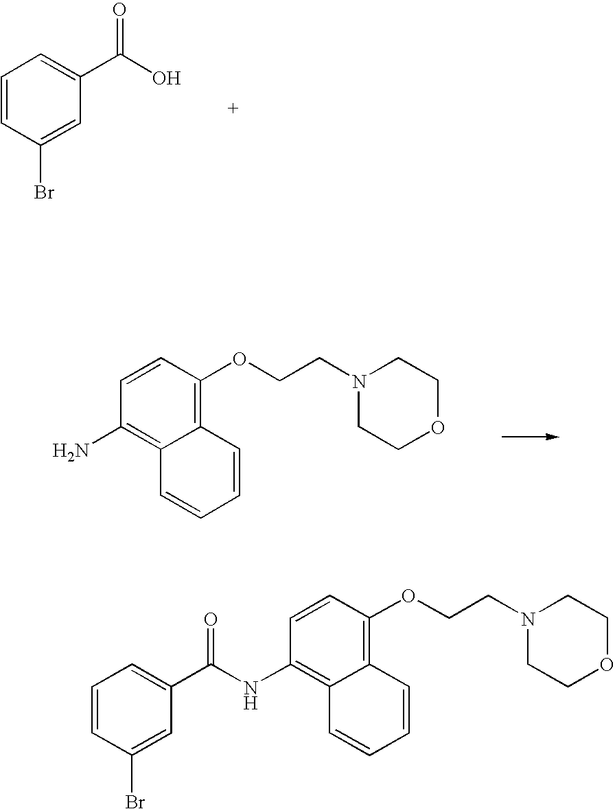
C1=CC(OCCN2CCOCC2)=C2C(=C1N)C=CC=C2.C1=CC(Br)=CC(C(O)=O)=C1.C1=CC(OCCN2CCOCC2)=C2C(=C1NC(C1=CC=CC(Br)=C1)=O)C=CC=C2
